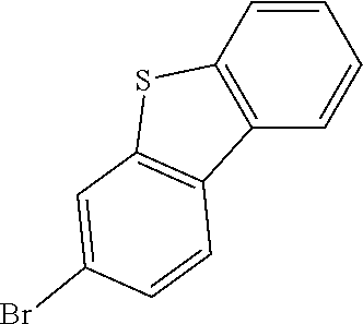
C12=C(C=CC=C1)C1=C(S2)C=C(Br)C=C1
